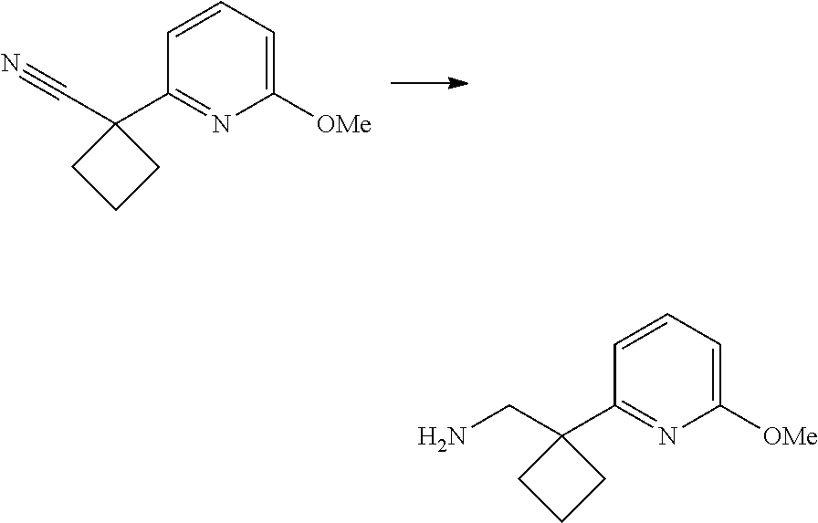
C1([OMe])=CC=CC(C2(C#N)CCC2)=N1.C1([OMe])=CC=CC(C2(CN)CCC2)=N1
